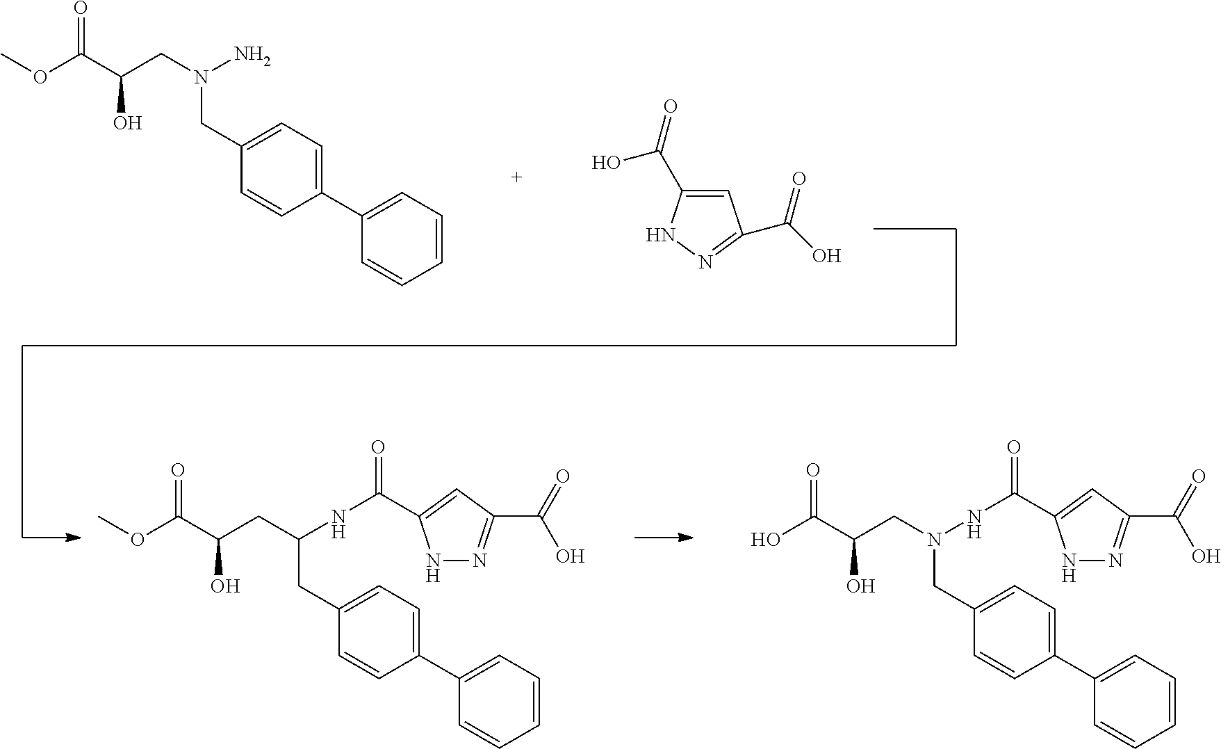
COC(=O)C(O)CN(N)CC1=CC=C(C2=CC=CC=C2)C=C1.C1=C(C(O)=O)NN=C1C(O)=O.COC(=O)C(O)CC(NC(=O)C1=CC(C(=O)O)=NN1)CC1=CC=C(C2=CC=CC=C2)C=C1.OC(=O)C(O)CN(NC(=O)C1=CC(C(=O)O)=NN1)CC1=CC=C(C2=CC=CC=C2)C=C1
